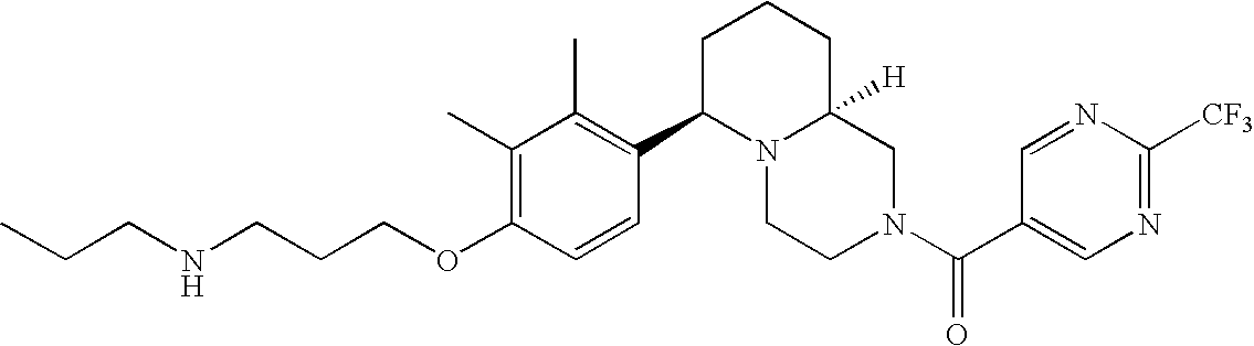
C(OC1=C(C)C(C)=C(C2N3C([H])(CN(C(=O)C4=CN=C([CF3])N=C4)CC3)CCC2)C=C1)CCNCCC
